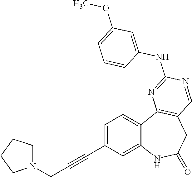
C1=C(C#CCN2CCCC2)C=C2C(=C1)C1=C(CC(=O)N2)C=NC(NC2=CC(OC)=CC=C2)=N1
